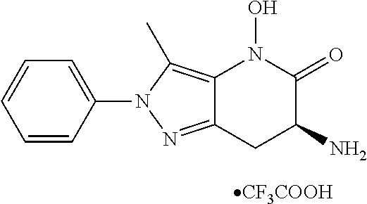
[CF3COOH].C1=CC(N2N=C3C(=C2C)N(O)C(=O)C(N)C3)=CC=C1
